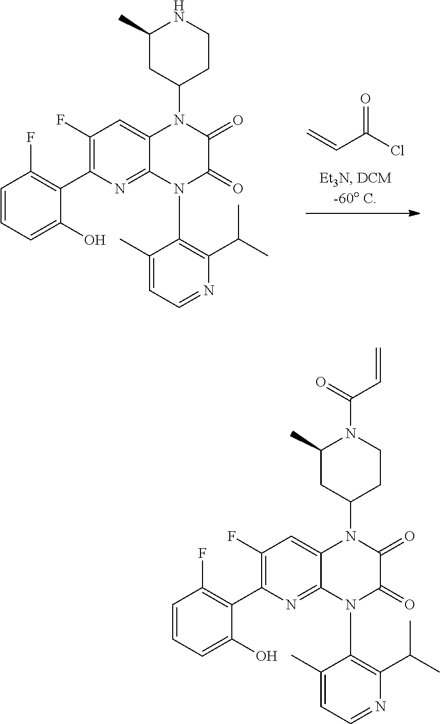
C(C(Cl)=O)=C.C1(N2C3=NC(C4=C(F)C=CC=C4O)=C(F)C=C3N(C3CC(C)NCC3)C(=O)C2=O)=C(C(C)C)N=CC=C1C.C1(N2C3=NC(C4=C(F)C=CC=C4O)=C(F)C=C3N(C3CC(C)N(C(=O)C=C)CC3)C(=O)C2=O)=C(C(C)C)N=CC=C1C
